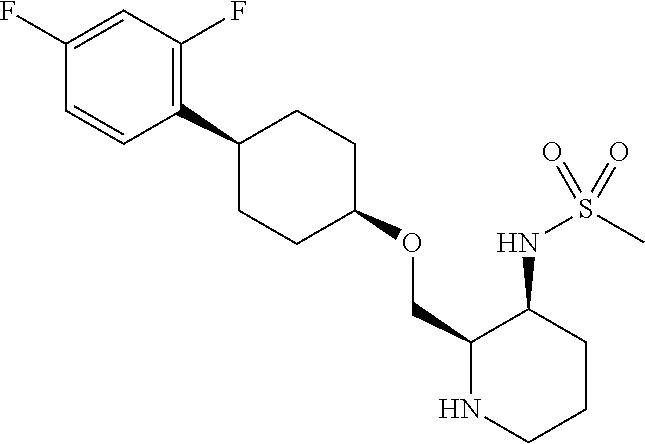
C1(OCC2C(NS(C)(=O)=O)CCCN2)CCC(C2=C(F)C=C(F)C=C2)CC1
